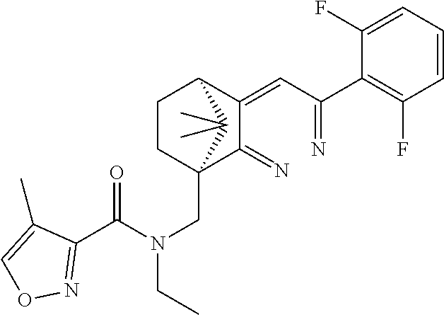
C1(=CC(=N)C2=C(F)C=CC=C2F)C(=N)C2(CN(CC)C(C3=NOC=C3C)=O)CCC1C2(C)C
